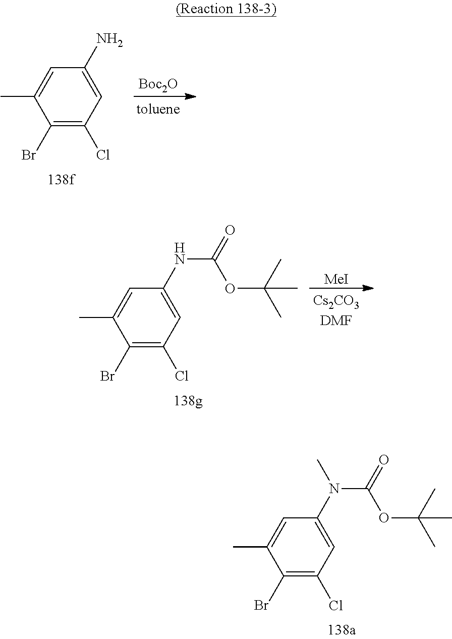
C1(N(C(=O)OC(C)(C)C)C)=CC(Cl)=C(Br)C(C)=C1.C1(N)=CC(Cl)=C(Br)C(C)=C1.[Boc2O].C1(NC(=O)OC(C)(C)C)=CC(Cl)=C(Br)C(C)=C1.[MeI]
